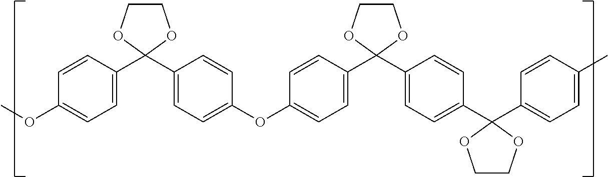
C1=CC(C2(C3=CC=C(OC4=CC=C(C5(C6=CC=C(C7(C8=CC=C(C)C=C8)OCCO7)C=C6)OCCO5)C=C4)C=C3)OCCO2)=CC=C1OC
